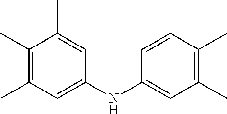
C1(C)=C(C)C=C(NC2=CC(C)=C(C)C=C2)C=C1C
